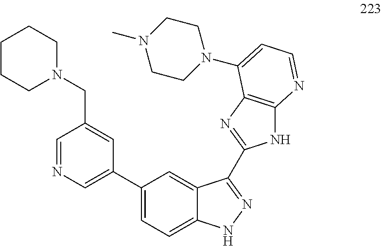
C1=NC=C(C2=CC=C3C(=C2)C(C2=NC4=C(N2)N=CC=C4N2CCN(C)CC2)=NN3)C=C1CN1CCCCC1
